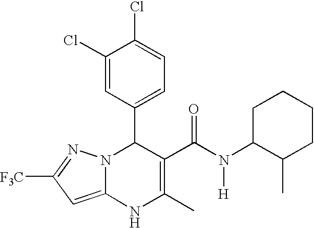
C1(Cl)=CC(C2N3C(=CC([F3C])=N3)NC(C)=C2C(N(C2C(C)CCCC2)[H])=O)=CC=C1Cl
